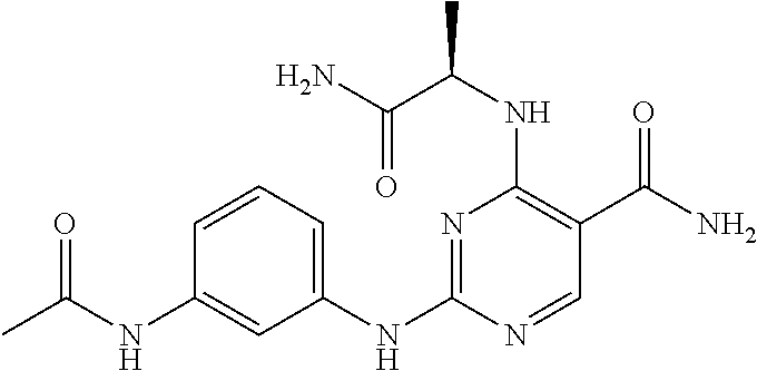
N1=C(NC2=CC=CC(NC(C)=O)=C2)N=CC(C(N)=O)=C1NC(C(=O)N)C
